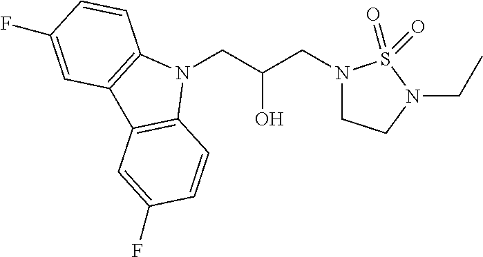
N1(CC(CN2CCN(CC)S2(=O)=O)O)C2=C(C3=C1C=CC(F)=C3)C=C(F)C=C2
